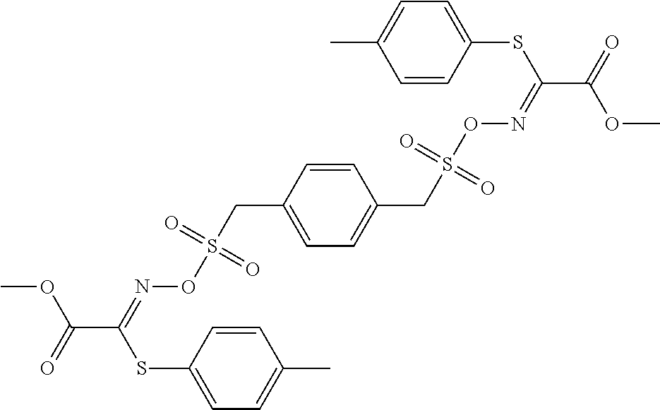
C(C(=NOS(CC1=CC=C(CS(ON=C(C(OC)=O)SC2=CC=C(C)C=C2)(=O)=O)C=C1)(=O)=O)SC1=CC=C(C)C=C1)(=O)OC
